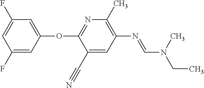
N1=C(OC2=CC(F)=CC(F)=C2)C(C#N)=CC(N=CN(C)CC)=C1C
